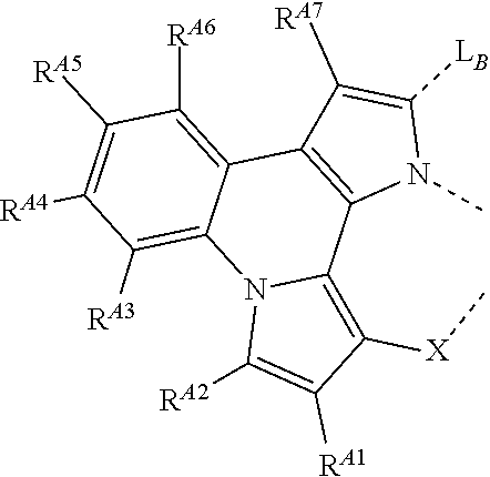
C1([LB])=C([RA7])C2=C(C3=C([X]C)C([RA1])=C([RA2])N3C3=C([RA3])C([RA4])=C([RA5])C([RA6])=C32)N1C
